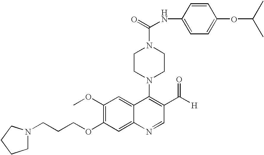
N1(CCCOC2=C(OC)C=C3C(=C2)N=CC(C([H])=O)=C3N2CCN(C(NC3=CC=C(OC(C)C)C=C3)=O)CC2)CCCC1
